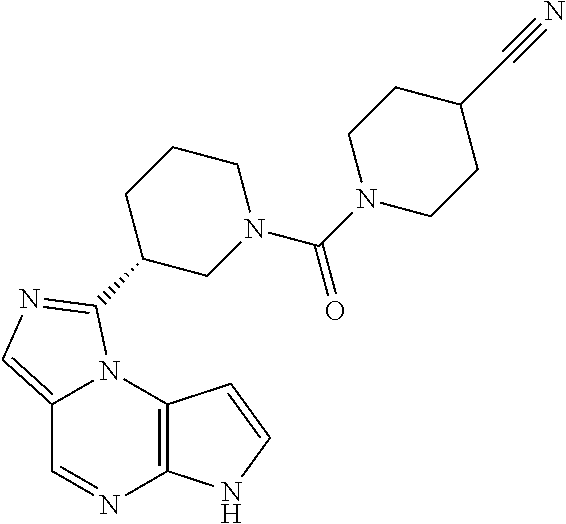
C12=CN=C(C3CN(C(=O)N4CCC(C#N)CC4)CCC3)N1C1=C(N=C2)NC=C1
